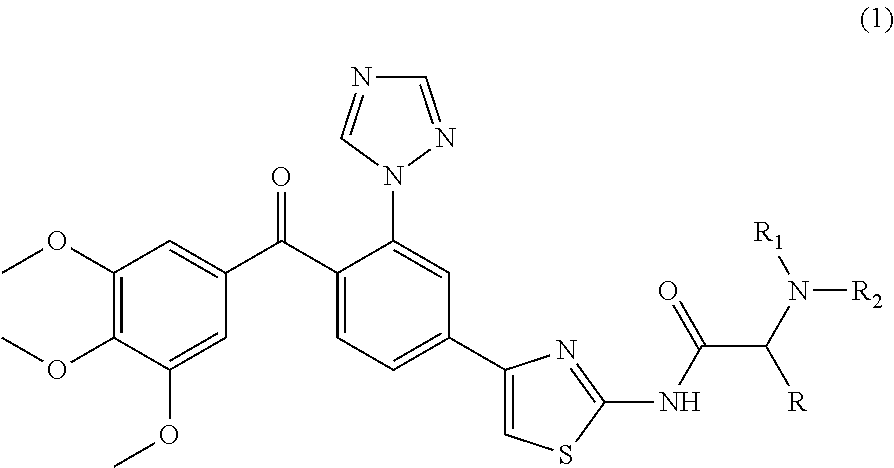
C1(C(C2=CC(OC)=C(OC)C(OC)=C2)=O)=CC=C(C2=CSC(NC(C(N([R1])[R2])[R])=O)=N2)C=C1N1N=CN=C1
